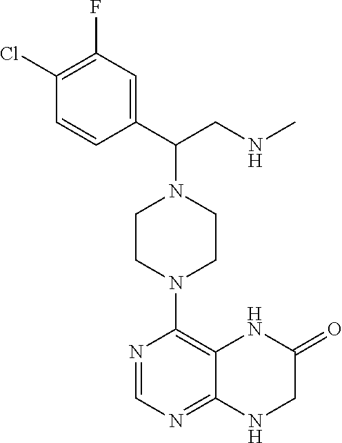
ClC1=C(F)C=C(C(CNC)N2CCN(C3=C4NC(=O)CNC4=NC=N3)CC2)C=C1
